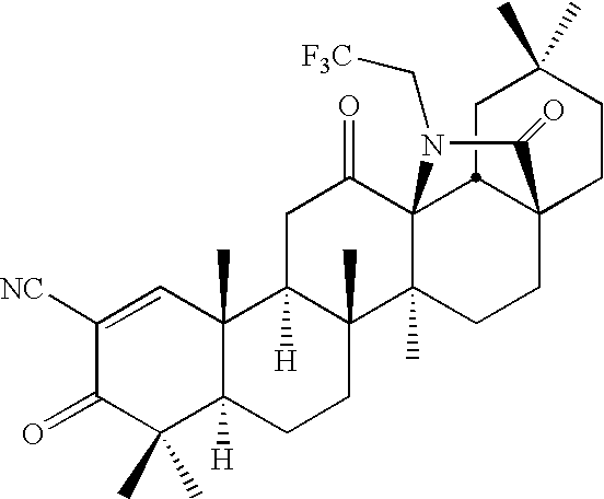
C1([NC])=CC2(C)C([H])(C(C)(C)C1=O)CCC1(C)C2([H])CC(=O)C23C1(C)CCC1(CCC(C)(C)CC12)C(=O)N3C[F3C]
